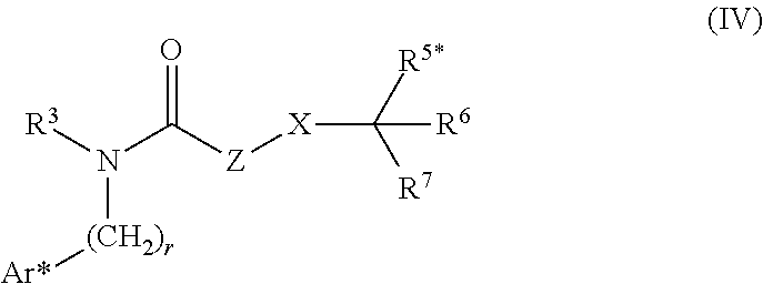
[R3]N([(CH2)r][Ar*])C([Z][X]C([R5*])([R7])[R6])=O
